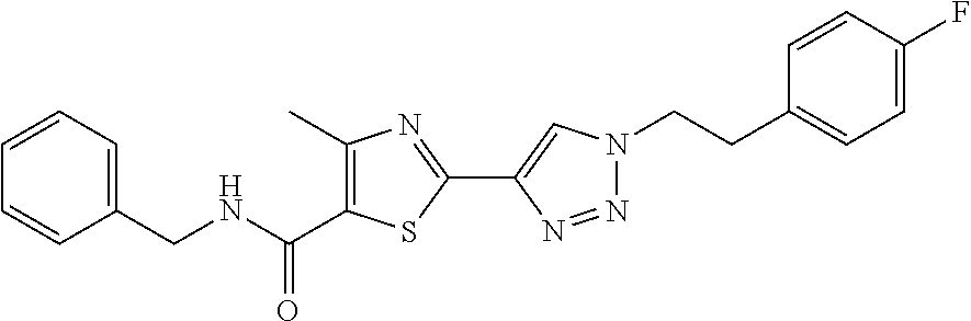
C1(CNC(C2=C(C)N=C(C3=CN(CCC4=CC=C(F)C=C4)N=N3)S2)=O)=CC=CC=C1
